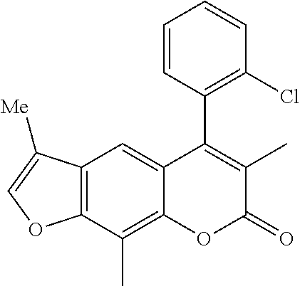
C12=C(C(C)=C3C(=C1)C(C1=C(Cl)C=CC=C1)=C(C)C(=O)O3)OC=C2[Me]
